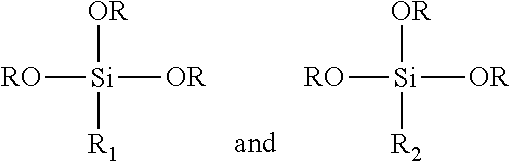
[RO][Si]([OR])([OR])[R1].[RO][Si]([OR])([OR])[R2]
